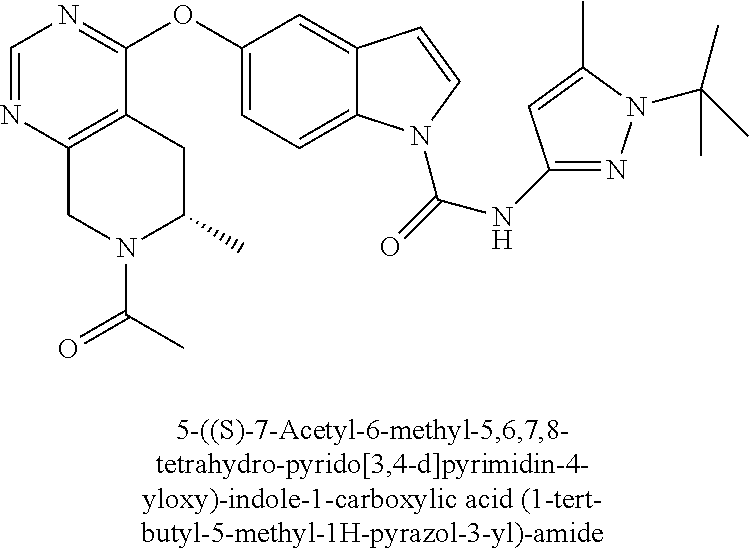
C1=NC2=C(C(OC3=CC=C4C(=C3)C=CN4C(=O)NC3=NN(C(C)(C)C)C(C)=C3)=N1)CC(C)N(C(C)=O)C2
